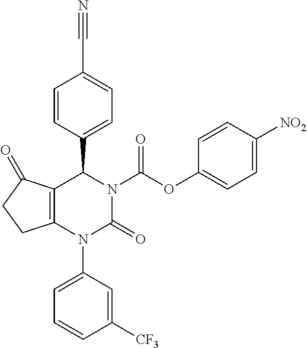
C1=CC(C2N(C(OC3=CC=C([NO2])C=C3)=O)C(=O)N(C3=CC=CC([CF3])=C3)C3=C2C(=O)CC3)=CC=C1C#N
